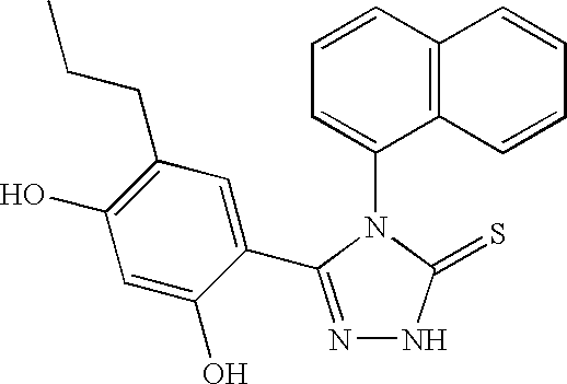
C1=CC2=C(C(N3C(=S)NN=C3C3=CC(CCC)=C(O)C=C3O)=C1)C=CC=C2
